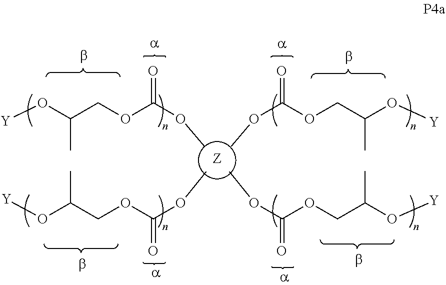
O(C(OCC(O[Y])C)=O)C.O(C(OCC(O[Y])C)=O)C.O(C(OCC(O[Y])C)=O)C.O(C(OCC(O[Y])C)=O)C.[Z]
